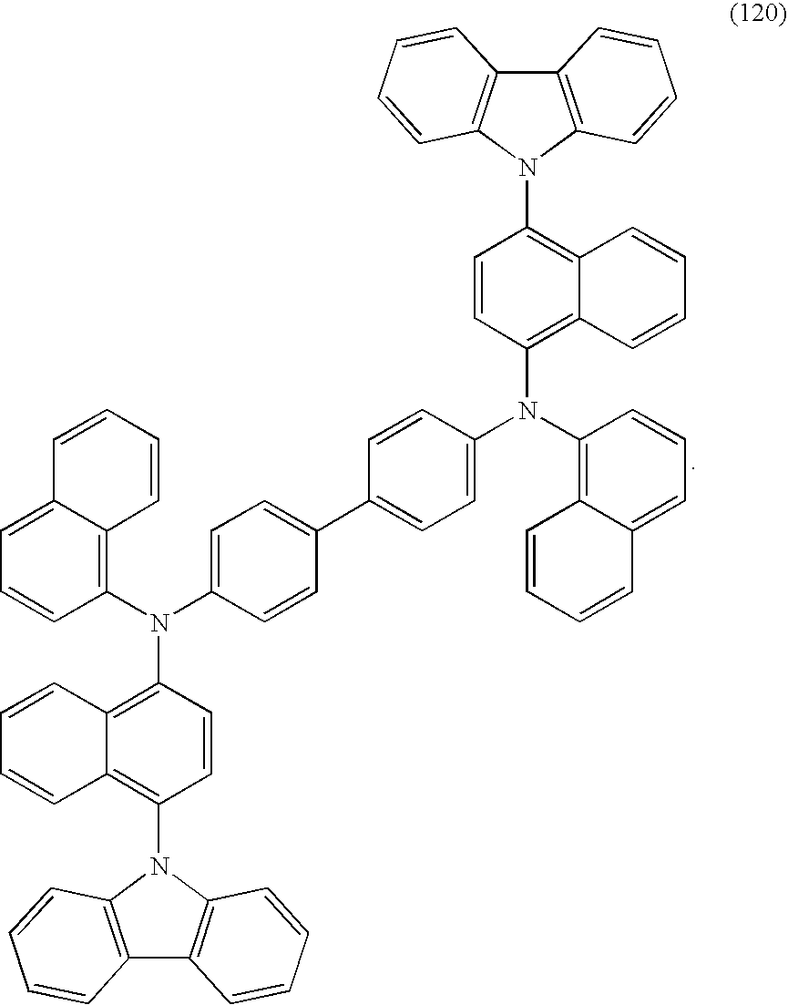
C12=CC=CC(N(C3=C4C(=C(N5C6=C(C7=C5C=CC=C7)C=CC=C6)C=C3)C=CC=C4)C3=CC=C(C4=CC=C(N(C5=C6C(=CC=C5)C=CC=C6)C5=C6C(=C(N7C8=C(C9=C7C=CC=C9)C=CC=C8)C=C5)C=CC=C6)C=C4)C=C3)=C1C=CC=C2
